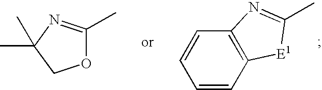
C1=CC2=C(C=C1)N=C(C)[E1]2.O1C(C)=NC(C)(C)C1
